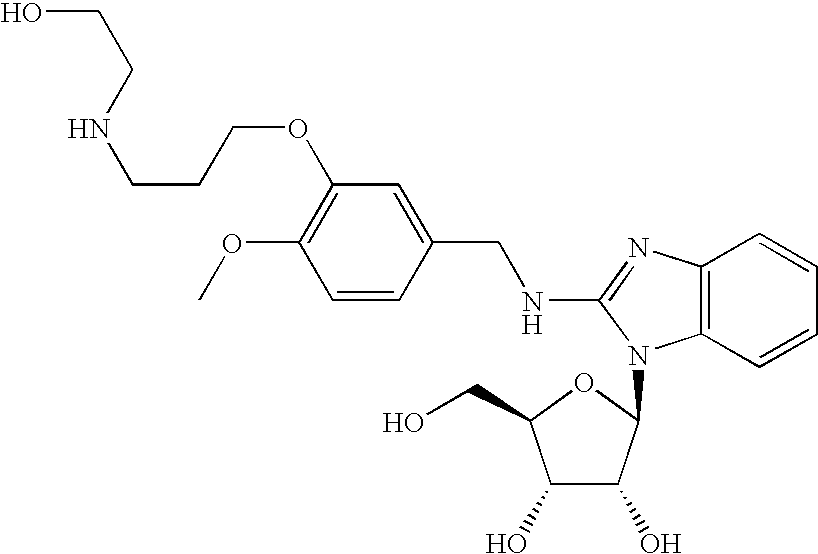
C1(OC)=C(OCCCNCCO)C=C(CNC2=NC3=C(C=CC=C3)N2C2C(O)C(O)C(CO)O2)C=C1
